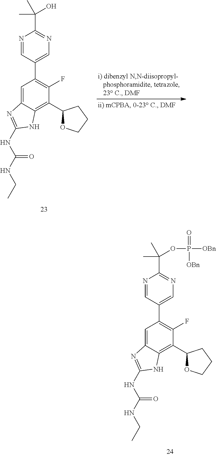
N1=CC(C2=C(F)C(C3OCCC3)=C3C(=C2)N=C(NC(NCC)=O)N3)=CN=C1C(C)(O)C.N1=CC(C2=C(F)C(C3OCCC3)=C3C(=C2)N=C(NC(NCC)=O)N3)=CN=C1C(C)(OP(=O)([OBn])[OBn])C
